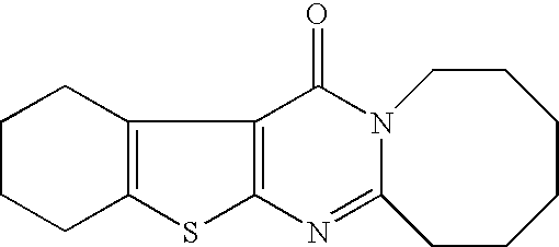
C12=C(C3=C(S1)N=C1N(C3=O)CCCCCC1)CCCC2
